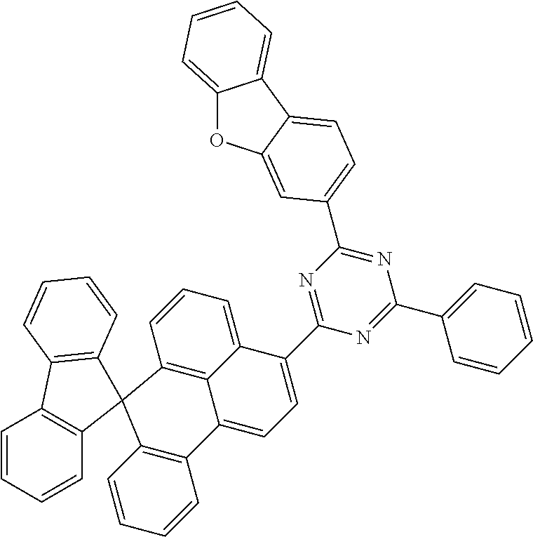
C1=CC=CC2=C1C1=C(C=CC=C1)C21C2=C3C(=CC=C2)C(C2=NC(C4=CC=C5C(=C4)OC4=CC=CC=C45)=NC(C4=CC=CC=C4)=N2)=CC=C3C2=C1C=CC=C2
